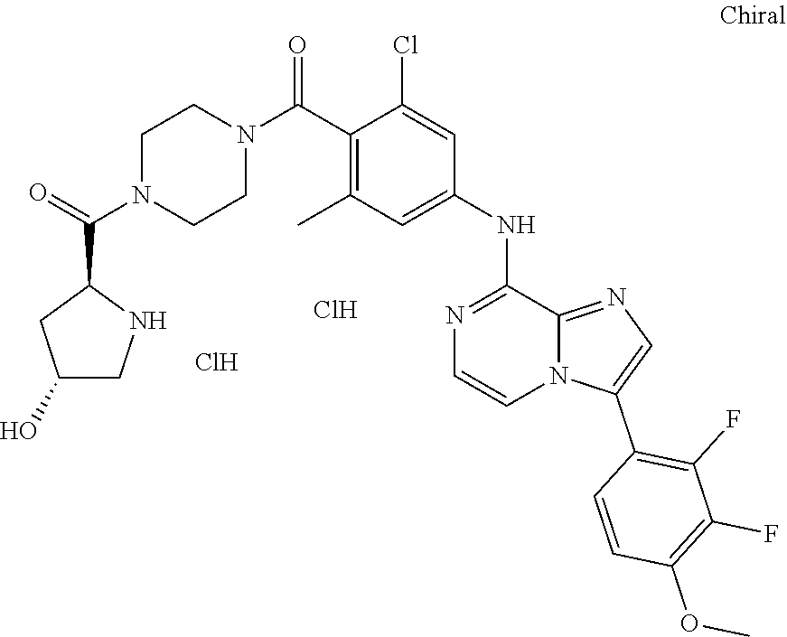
C1(Cl)=CC(NC2=NC=CN3C2=NC=C3C2=C(F)C(F)=C(OC)C=C2)=CC(C)=C1C(N1CCN(C(=O)C2CC(O)CN2)CC1)=O.Cl.Cl
